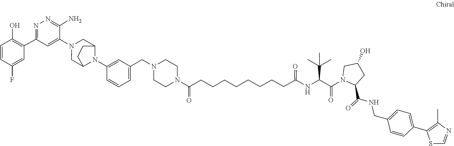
C(=O)(C1N(C(=O)C(NC(CCCCCCCCC(=O)N2CCN(CC3=CC=CC(N4C5CN(C6=CC(C7=C(O)C=CC(F)=C7)=NN=C6N)CC4CC5)=C3)CC2)=O)C(C)(C)C)CC(O)C1)NCC1=CC=C(C2=C(C)N=CS2)C=C1
